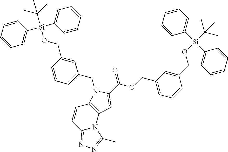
C12=C(N3C(=NN=C3C)C=C1)C=C(C(=O)OCC1=CC=CC(CO[Si](C(C)(C)C)(C3=CC=CC=C3)C3=CC=CC=C3)=C1)N2CC1=CC=CC(CO[Si](C2=CC=CC=C2)(C2=CC=CC=C2)C(C)(C)C)=C1
